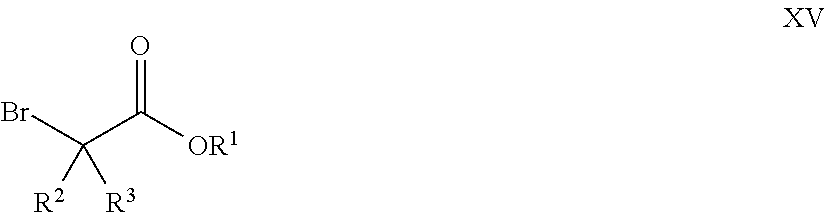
BrC(C([OR1])=O)([R2])[R3]
